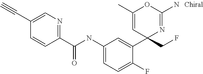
C1(C(NC2=CC=C(F)C(C3(CF)N=C(N)OC(C)=C3)=C2)=O)=NC=C(C#C)C=C1
